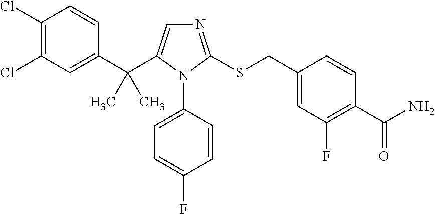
C1(Cl)=C(Cl)C=C(C(C2=CN=C(SCC3=CC(F)=C(C(N)=O)C=C3)N2C2=CC=C(F)C=C2)(C)C)C=C1
